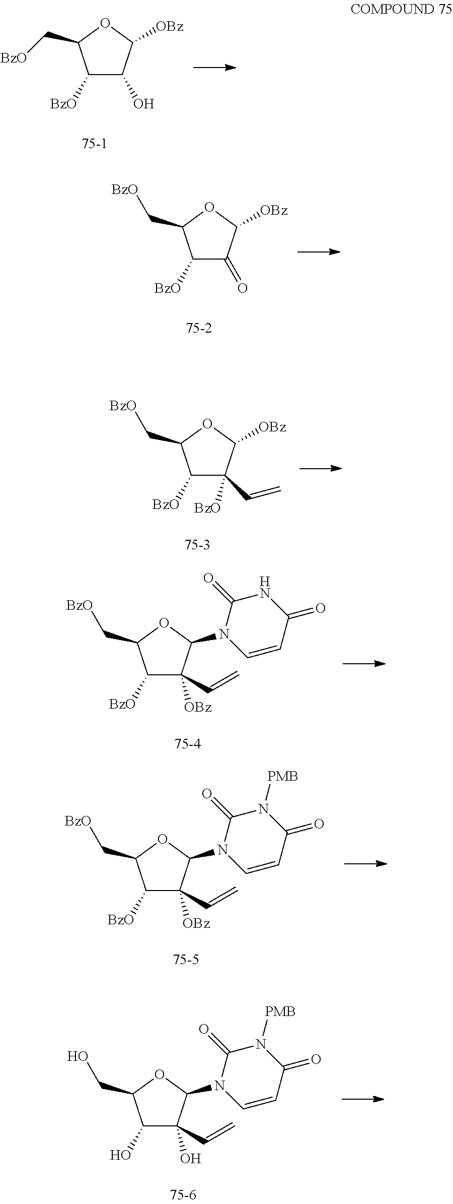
C1([BzO])C(O)C([OBz])OC1C[BzO].C1([BzO])C(=O)C([OBz])OC1C[BzO].C1([BzO])C([BzO])(C=C)C([OBz])OC1C[BzO].C1([BzO])C([OBz])(C=C)C(N2C=CC(=O)NC2=O)OC1C[BzO].C1([BzO])C([OBz])(C=C)C(N2C=CC(=O)N([PMB])C2=O)OC1C[BzO].C1(O)C(O)(C=C)C(N2C=CC(=O)N([PMB])C2=O)OC1CO
